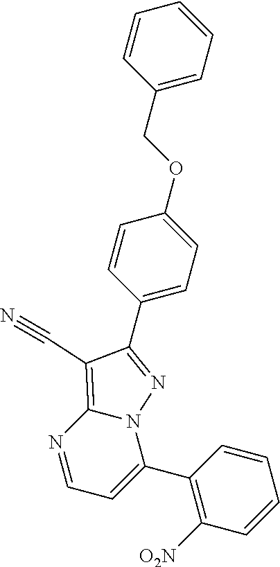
C1=CC(COC2=CC=C(C3=NN4C(=C3C#N)N=CC=C4C3=C([O2N])C=CC=C3)C=C2)=CC=C1
